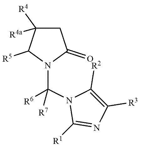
[R1]C1=NC([R3])=C([R2])N1C(N1C(=O)CC([R4])([R4a])C1[R5])([R6])[R7]
